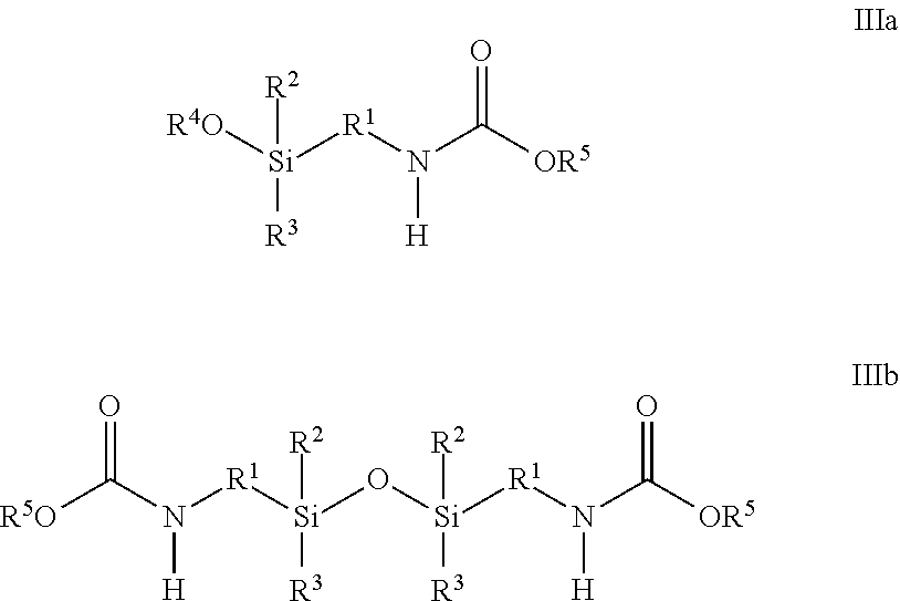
[R4O][Si]([R1]N(C([OR5])=O)[H])([R2])[R3].N([R1][Si](O[Si]([R1]N(C([OR5])=O)[H])([R2])[R3])([R2])[R3])(C([R5O])=O)[H]
